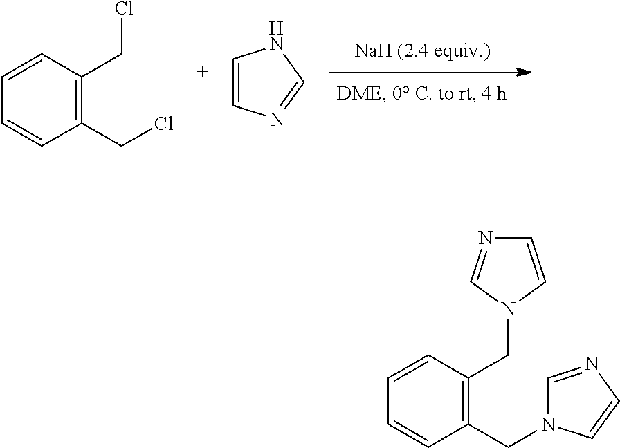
C1=CC(CCl)=C(CCl)C=C1.C1=CN=CN1.C1=CC(CN2C=NC=C2)=C(CN2C=CN=C2)C=C1
